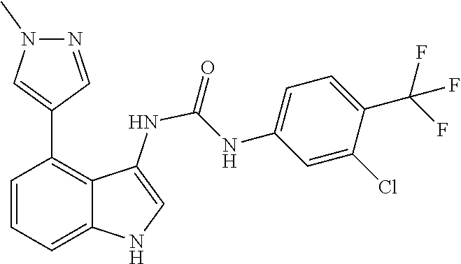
C1=C(C(F)(F)F)C(Cl)=CC(NC(=O)NC2=CNC3=CC=CC(C4=CN(C)N=C4)=C23)=C1
